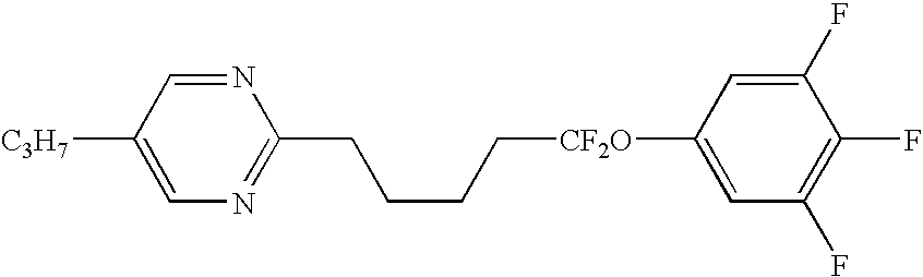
C1=C([C3H7])C=NC(CCCC[CF2O]C2=CC(F)=C(F)C(F)=C2)=N1
